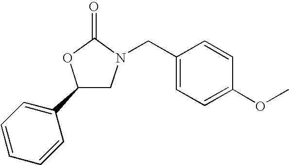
C1(C2=CC=CC=C2)CN(CC2=CC=C(OC)C=C2)C(=O)O1
